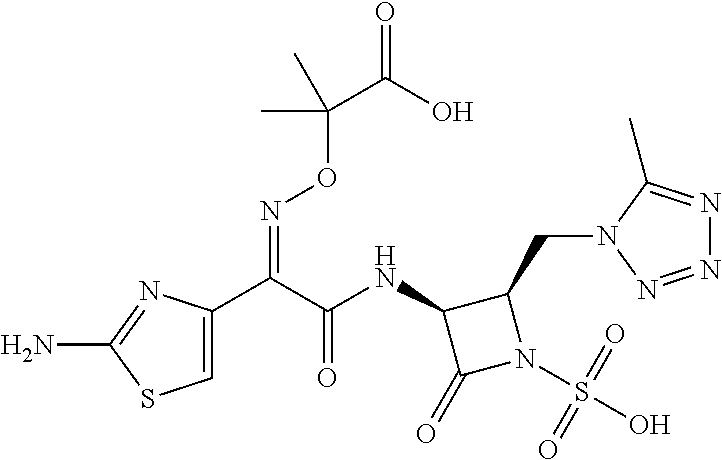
C1=C(C(C(NC2C(=O)N(S(O)(=O)=O)C2CN2N=NN=C2C)=O)=NOC(C(=O)O)(C)C)N=C(N)S1
